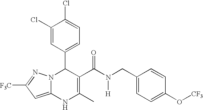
C1(Cl)=CC(C2N3C(=CC([F3C])=N3)NC(C)=C2C(N([H])CC2=CC=C(O[CF3])C=C2)=O)=CC=C1Cl
